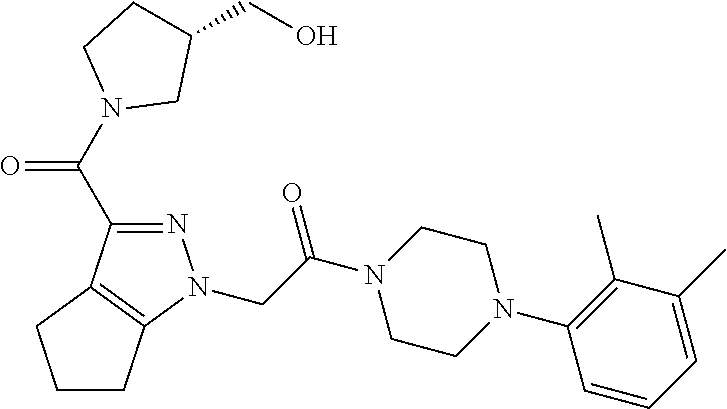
C(C(N1CCN(C2=C(C)C(C)=CC=C2)CC1)=O)N1N=C(C(N2CC(CO)CC2)=O)C2=C1CCC2
